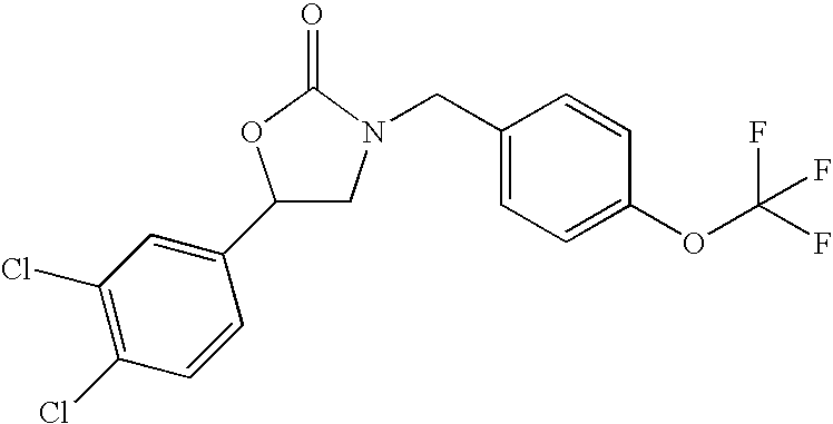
C1(C2=CC(Cl)=C(Cl)C=C2)CN(CC2=CC=C(OC(F)(F)F)C=C2)C(=O)O1
